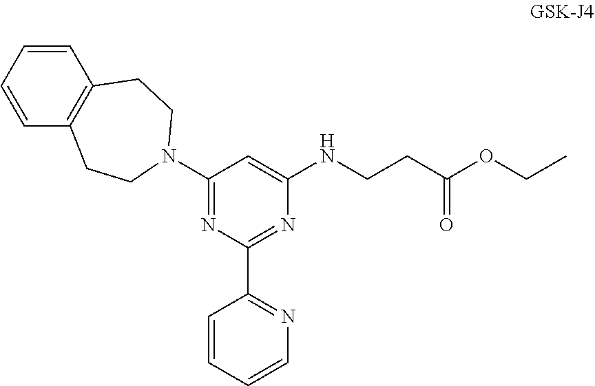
C1=CC=CC2=C1CCN(C1=NC(C3=NC=CC=C3)=NC(NCCC(OCC)=O)=C1)CC2
